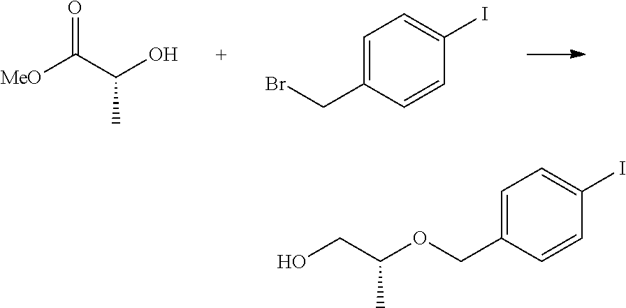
[MeO]C(C(O)C)=O.C1=C(CBr)C=CC(I)=C1.C1=C(COC(CO)C)C=CC(I)=C1
